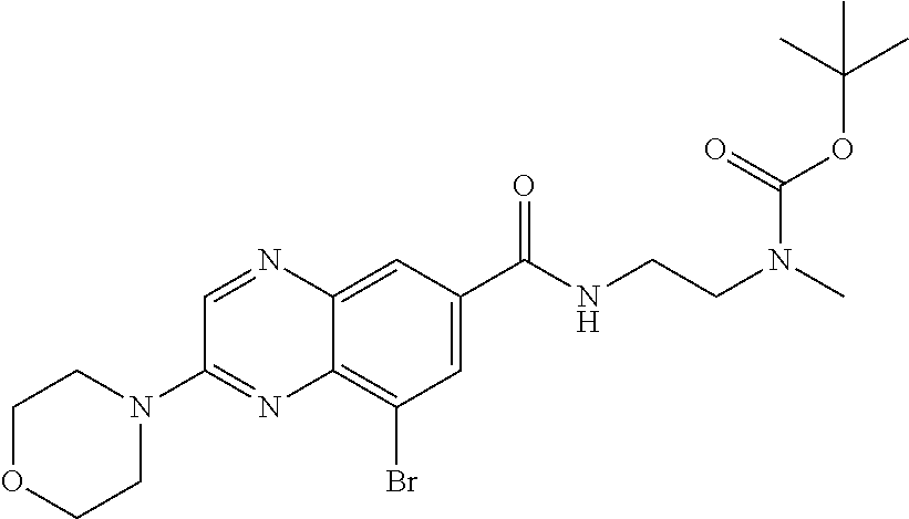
C1OCCN(C2=NC3=C(Br)C=C(C(NCCN(C)C(OC(C)(C)C)=O)=O)C=C3N=C2)C1
